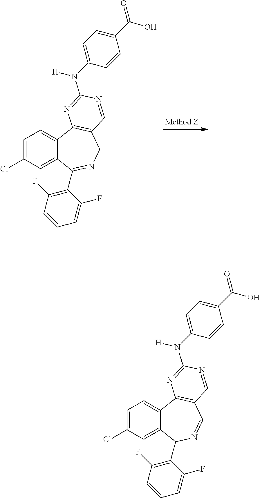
C1=C(Cl)C=C2C(=C1)C1=C(CN=C2C2=C(F)C=CC=C2F)C=NC(N(C2=CC=C(C(O)=O)C=C2)[H])=N1.C1=C(Cl)C=C2C(=C1)C1=C(C=NC2C2=C(F)C=CC=C2F)C=NC(N(C2=CC=C(C(O)=O)C=C2)[H])=N1
